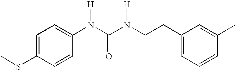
C1=C(SC)C=CC(N(C(N(CCC2=CC=CC(C)=C2)[H])=O)[H])=C1
